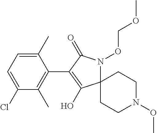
C12(N(OCOC)C(=O)C(C3=C(C)C(Cl)=CC=C3C)=C1O)CCN(OC)CC2
